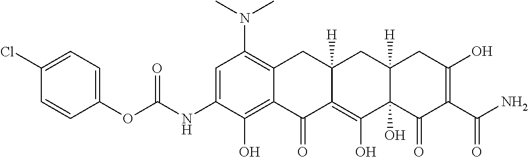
C1=C(NC(OC2=CC=C(Cl)C=C2)=O)C(O)=C2C(=C1N(C)C)CC1([H])C(=C(O)C3(O)C([H])(C1)CC(O)=C(C(N)=O)C3=O)C2=O
